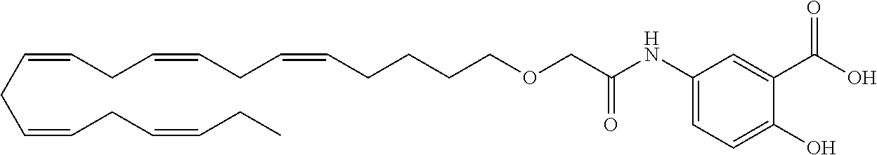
C(CC=CCC=CCCCCOCC(NC1=CC=C(O)C(C(O)=O)=C1)=O)=CCC=CCC=CCC
